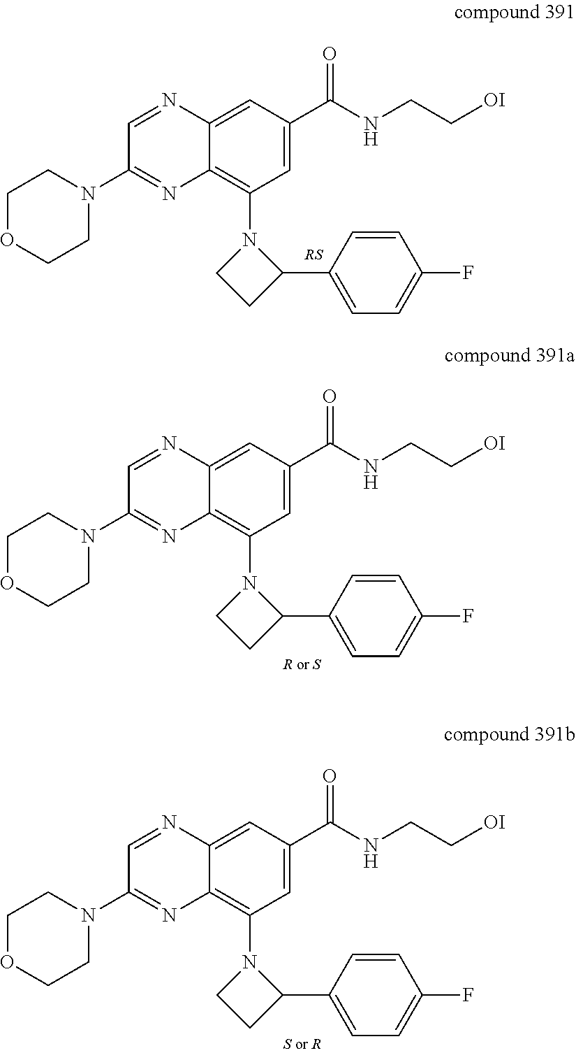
C1=NC2=CC(C(NCC[OI])=O)=CC(N3CCC3C3=CC=C(F)C=C3)=C2N=C1N1CCOCC1.C1=NC2=CC(C(NCC[OI])=O)=CC(N3CCC3C3=CC=C(F)C=C3)=C2N=C1N1CCOCC1.C1=NC2=CC(C(NCC[OI])=O)=CC(N3CCC3C3=CC=C(F)C=C3)=C2N=C1N1CCOCC1
